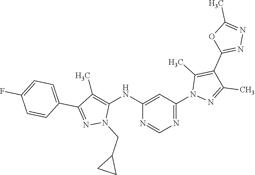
N1=C(C2=CC=C(F)C=C2)C(C)=C(NC2=CC(N3N=C(C)C(C4=NN=C(C)O4)=C3C)=NC=N2)N1CC1CC1
